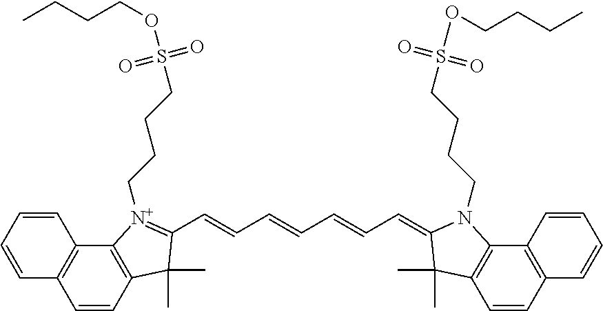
C1=CC=CC2=C1C=CC1=C2[N+](CCCCS(=O)(=O)OCCCC)=C(C=CC=CC=CC=C2C(C)(C)C3=C(C4=C(C=CC=C4)C=C3)N2CCCCS(=O)(=O)OCCCC)C1(C)C
